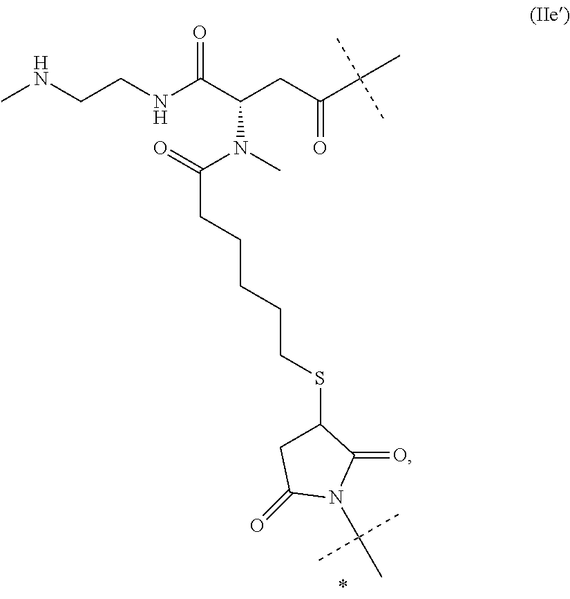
CNCCNC(C(CC(C(C)(C)C)=O)N(C)C(=O)CCCCCSC1CC(=O)N(C(C)(C)C)C1=O)=O
